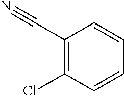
C1(C#N)=C(Cl)C=CC=C1
